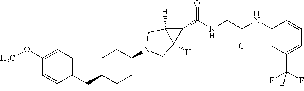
C(C1CCC(N2CC3([H])C(C(=O)NCC(NC4=CC(C(F)(F)F)=CC=C4)=O)C3([H])C2)CC1)C1=CC=C(OC)C=C1
